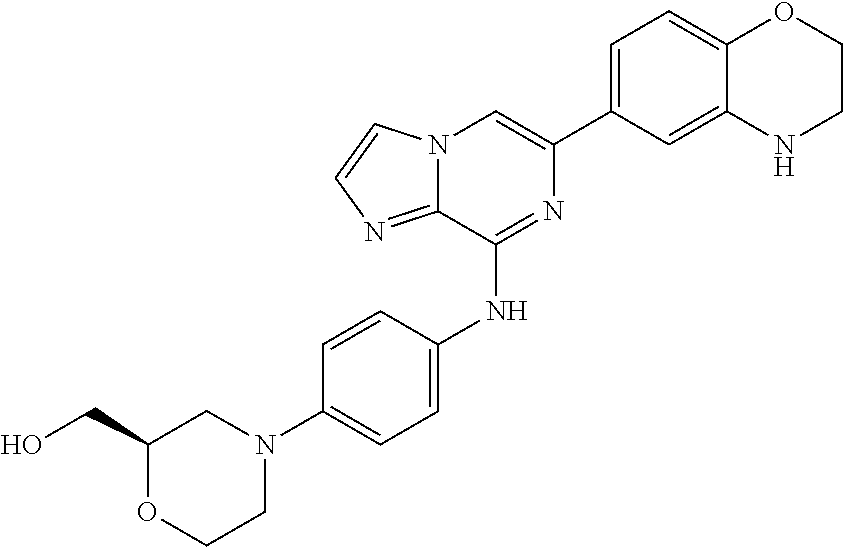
C1(C2=CC=C3C(=C2)NCCO3)=CN2C(=NC=C2)C(NC2=CC=C(N3CCOC(CO)C3)C=C2)=N1
